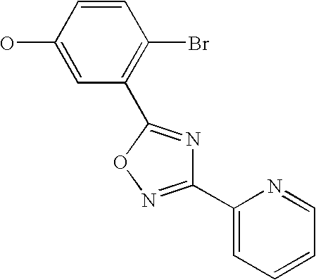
C1(C2=NC(C3=CC=CC=N3)=NO2)=C(Br)C=CC(O)=C1
